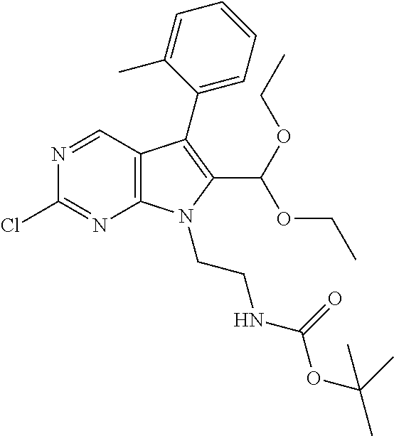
N1=CC2=C(N=C1Cl)N(CCNC(OC(C)(C)C)=O)C(C(OCC)OCC)=C2C1=CC=CC=C1C
